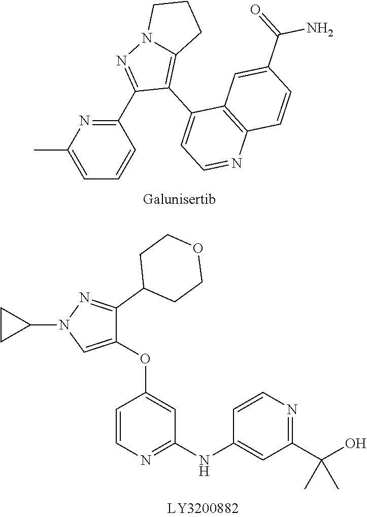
C1=C(C)N=C(C2=NN3C(=C2C2=CC=NC4=C2C=C(C(N)=O)C=C4)CCC3)C=C1.C1(OC2=CC(NC3=CC(C(O)(C)C)=NC=C3)=NC=C2)=CN(C2CC2)N=C1C1CCOCC1
